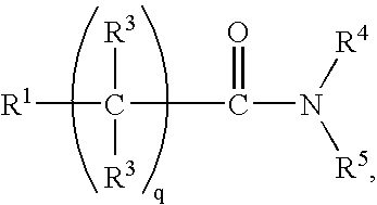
[R1]C([R3])([R3])C(=O)N([R4])[R5]
